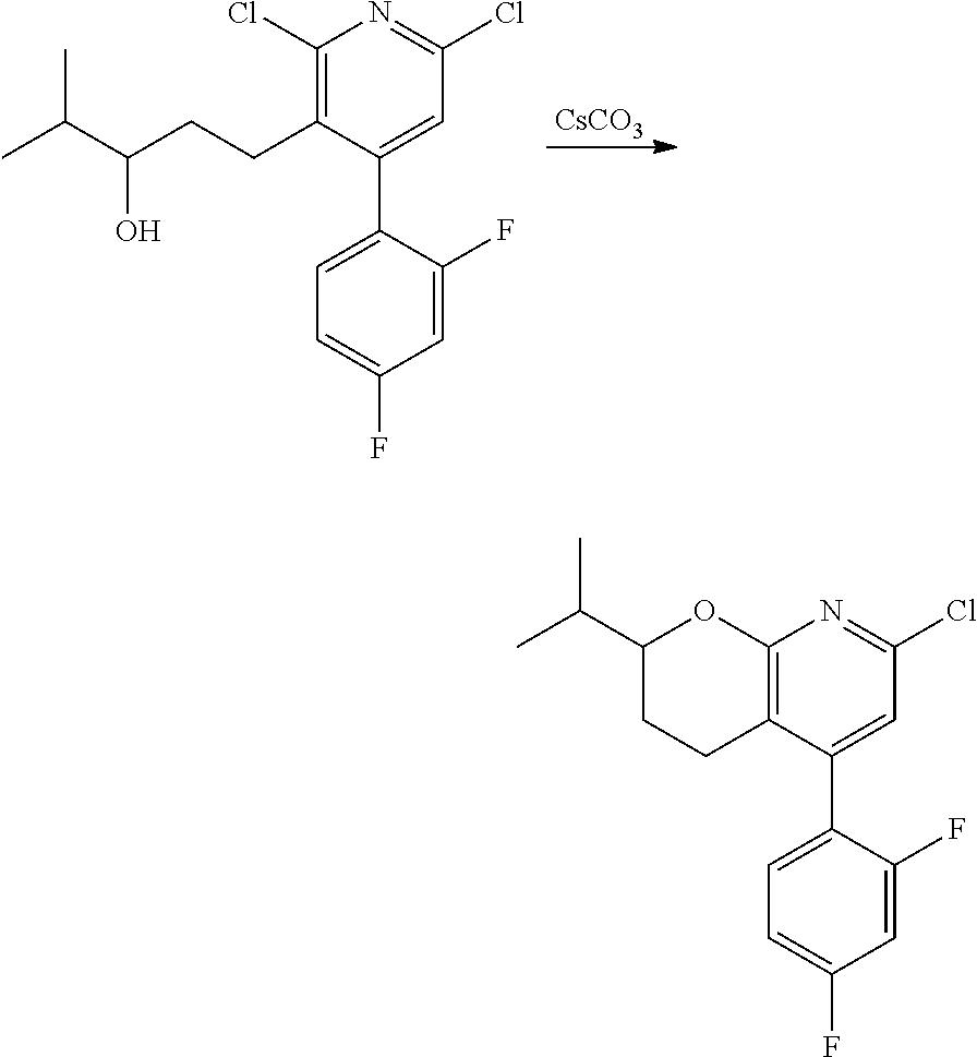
[CsCO3].C1(C2=CC=C(F)C=C2F)=CC(Cl)=NC(Cl)=C1CCC(C(C)C)O.C1(C2=CC=C(F)C=C2F)=CC(Cl)=NC2=C1CCC(C(C)C)O2
